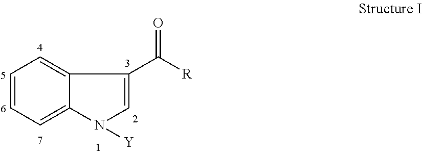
C1=CC=C2C(=C1)C(C([R])=O)=CN2[Y]
